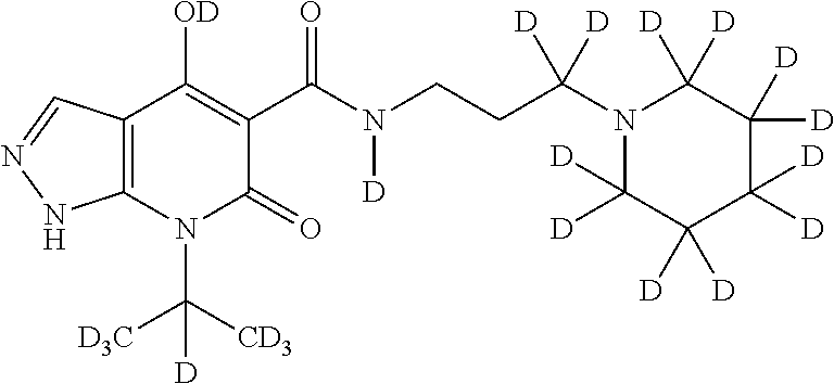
C12=C(N(C([CD3])([D3C])[D])C(=O)C(C(N(CCC(N3C([D])([D])C([D])([D])C([D])([D])C([D])([D])C3([D])[D])([D])[D])[D])=O)=C1[OD])NN=C2
